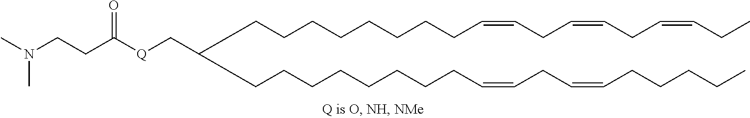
C(CCCCCCCC=CCC=CCCCCC)C(CCCCCCCCC=CCC=CCC=CCC)C[Q]C(CCN(C)C)=O
